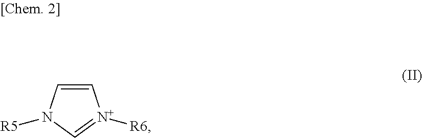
C1=CN([R5])C=[N+]1[R6]
